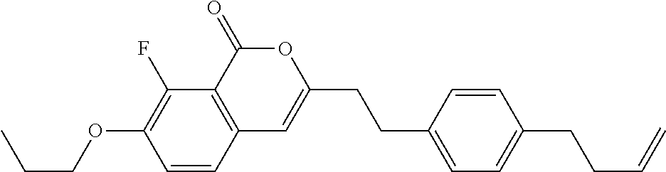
C1=CC2=C(C(F)=C1OCCC)C(=O)OC(CCC1=CC=C(CCC=C)C=C1)=C2
